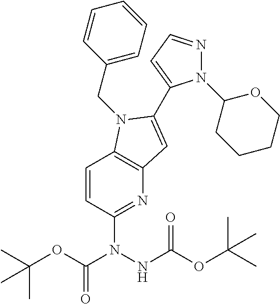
C1=CC(N(NC(OC(C)(C)C)=O)C(OC(C)(C)C)=O)=NC2=C1N(CC1=CC=CC=C1)C(C1=CC=NN1C1CCCCO1)=C2
